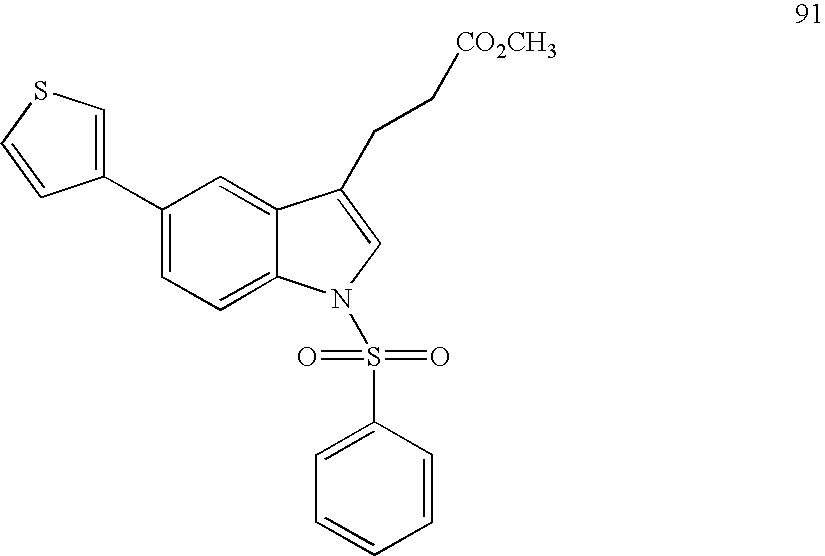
C1(C2=CSC=C2)=CC=C2C(=C1)C(CC[CO2CH3])=CN2S(C1=CC=CC=C1)(=O)=O
